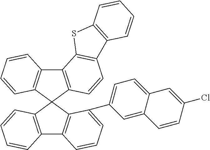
C12=C(C3(C4=C1C=CC=C4)C1=C(C4=C3C(C3=CC=C5C(=C3)C=CC(Cl)=C5)=CC=C4)C=CC=C1)C=CC1=C2SC2=C1C=CC=C2
